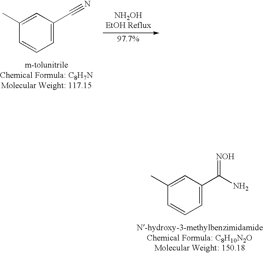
C1=C(C(N)=[NOH])C=C(C)C=C1.C1=C(C#N)C=C(C)C=C1
